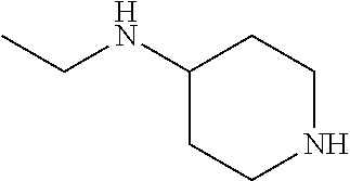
C(NC1CCNCC1)C
